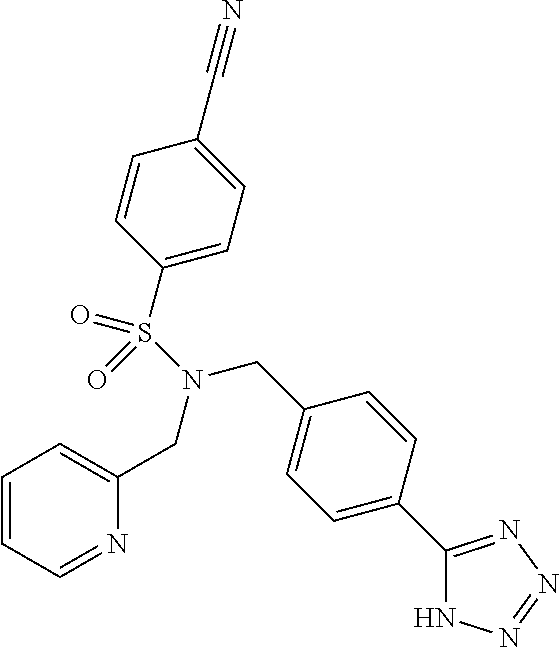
C1=CC=NC(CN(CC2=CC=C(C3=NN=NN3)C=C2)S(C2=CC=C(C#N)C=C2)(=O)=O)=C1
